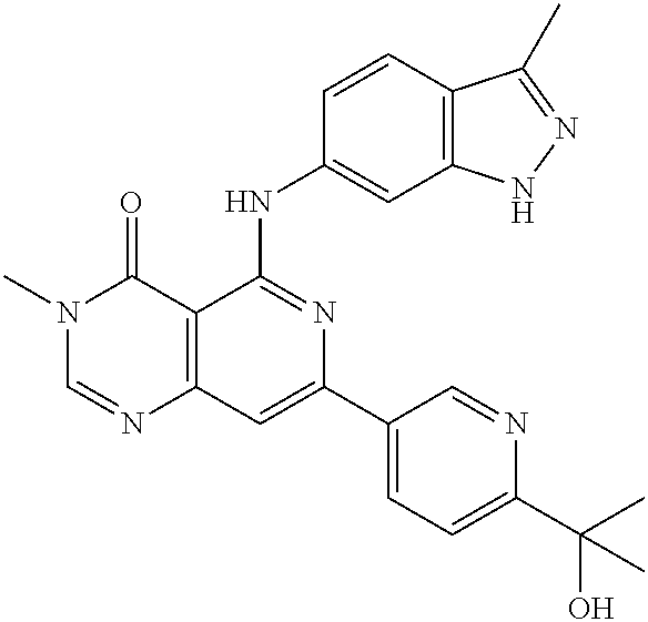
C12=C(C=C(C3=CC=C(C(C)(O)C)N=C3)N=C1NC1=CC3=C(C=C1)C(C)=NN3)N=CN(C)C2=O
